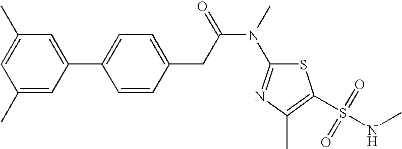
C1=C(C)C=C(C2=CC=C(CC(N(C3=NC(C)=C(S(NC)(=O)=O)S3)C)=O)C=C2)C=C1C
